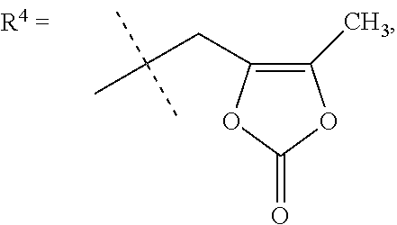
C(C(C)(C)C)C1=C(C)OC(=O)O1
